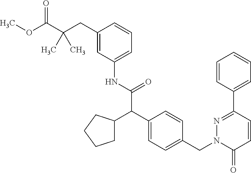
C1=CC(C2=NN(CC3=CC=C(C(C4CCCC4)C(NC4=CC=CC(CC(C(OC)=O)(C)C)=C4)=O)C=C3)C(=O)C=C2)=CC=C1
